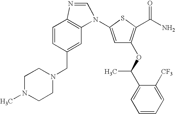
C12=C(C=C(CN3CCN(C)CC3)C=C1)N(C1=CC(OC(C)C3=CC=CC=C3[CF3])=C(C(N)=O)S1)C=N2
